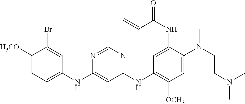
C1(NC2=CC=C([OCH3])C(Br)=C2)=CC(NC2=C([OCH3])C=C(N(CCN(C)C)C)C(NC(=O)C=C)=C2)=NC=N1
